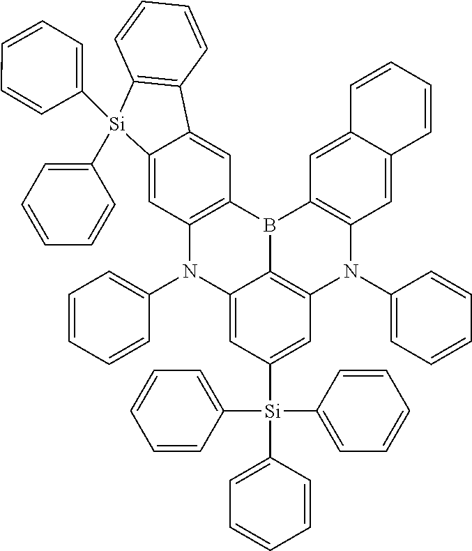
C12=C3C(=CC([Si](C4=CC=CC=C4)(C4=CC=CC=C4)C4=CC=CC=C4)=C1)N(C1=CC=CC=C1)C1=C(B3C3=C(N2C2=CC=CC=C2)C=C2C(=C3)C=CC=C2)C=C2C(=C1)[Si](C1=CC=CC=C1)(C1=CC=CC=C1)C1=C2C=CC=C1
